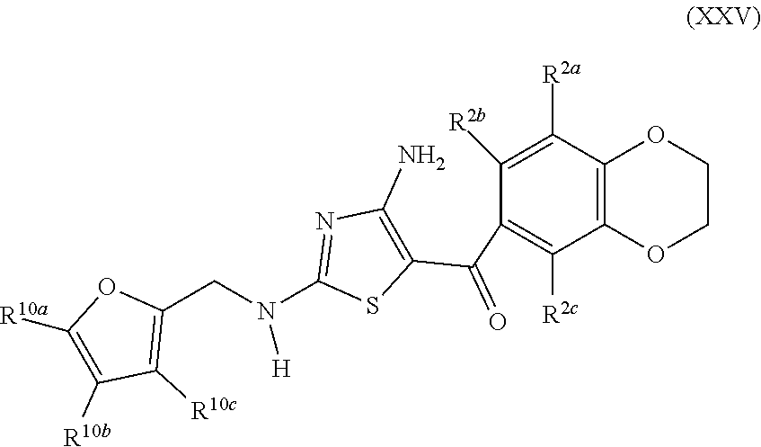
C1([R2b])=C([R2a])C2=C(C([R2c])=C1C(C1=C(N)N=C(N([H])CC3=C([R10c])C([R10b])=C([R10a])O3)S1)=O)OCCO2
